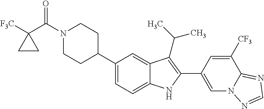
C(N1CCC(C2=CC=C3C(=C2)C(C(C)C)=C(C2=CN4C(=NC=N4)C([CF3])=C2)N3)CC1)(C1([F3C])CC1)=O
